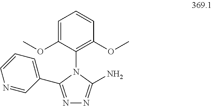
C1=C(OC)C(N2C(C3=CC=CN=C3)=NN=C2N)=C(OC)C=C1
